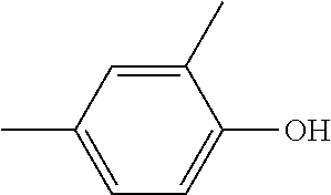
C1(C)=CC(C)=CC=C1O
